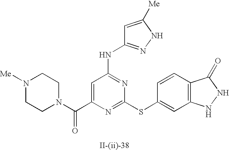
C1=C(C(N2CCN([Me])CC2)=O)N=C(SC2=CC3=C(C=C2)C(=O)NN3)N=C1NC1=NNC([Me])=C1
